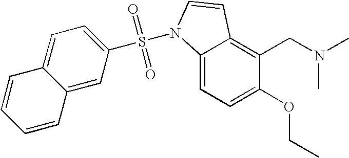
C1(OCC)=CC=C2C(=C1CN(C)C)C=CN2S(=O)(=O)C1=CC=C2C(=C1)C=CC=C2
